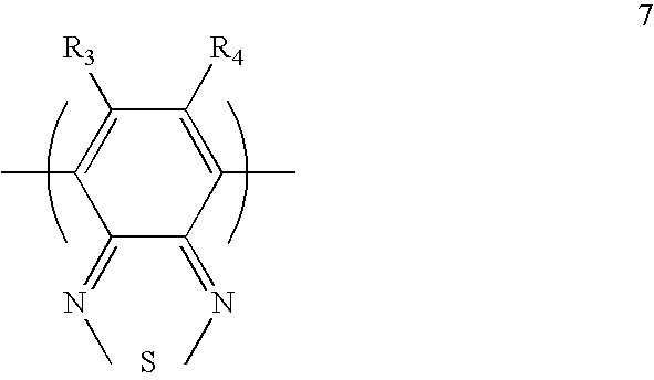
CN=C1C(=NC)C(C)=C([R4])C([R3])=C1C.S
